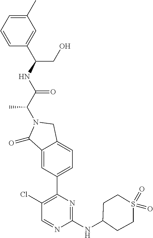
C1(=O)C2=CC(C3=C(Cl)C=NC(NC4CCS(=O)(=O)CC4)=N3)=CC=C2CN1C(C(NC(CO)C1=CC(C)=CC=C1)=O)C
